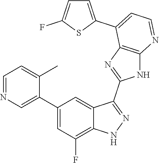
C1=NC=C(C2=CC(F)=C3C(=C2)C(C2=NC4=C(N2)N=CC=C4C2=CC=C(F)S2)=NN3)C(C)=C1
